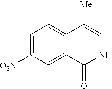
C1=C([O2N])C=C2C(=C1)C([Me])=CNC2=O
